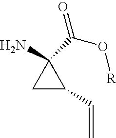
C1C(C=C)C1(C(O[R])=O)N
